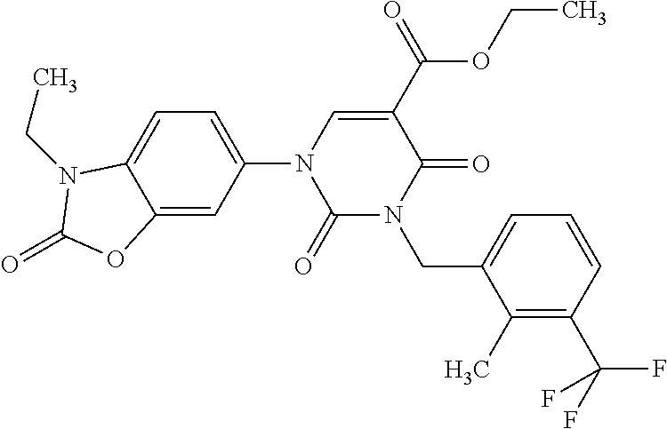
C1(=O)N(CC2=CC=CC(C(F)(F)F)=C2C)C(=O)C(C(OCC)=O)=CN1C1=CC=C2C(=C1)OC(=O)N2CC
